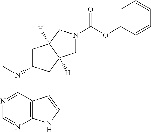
N1=C(N(C2CC3([H])C([H])(C2)CN(C(OC2=CC=CC=C2)=O)C3)C)C2=C(N=C1)NC=C2
